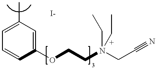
C1=C(C)C=C(OCCN(CC)(CC#N)CC)C=C1
